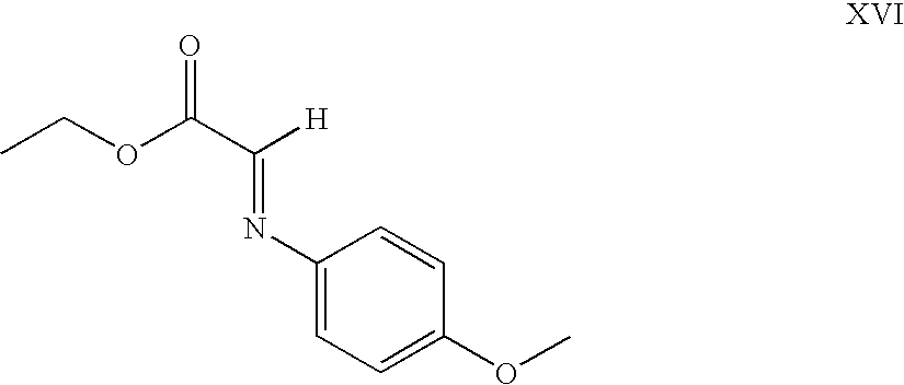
C(OC(C([H])=NC1=CC=C(OC)C=C1)=O)C
